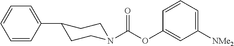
C1=CC(C2CCN(C(OC3=CC([NMe2])=CC=C3)=O)CC2)=CC=C1
